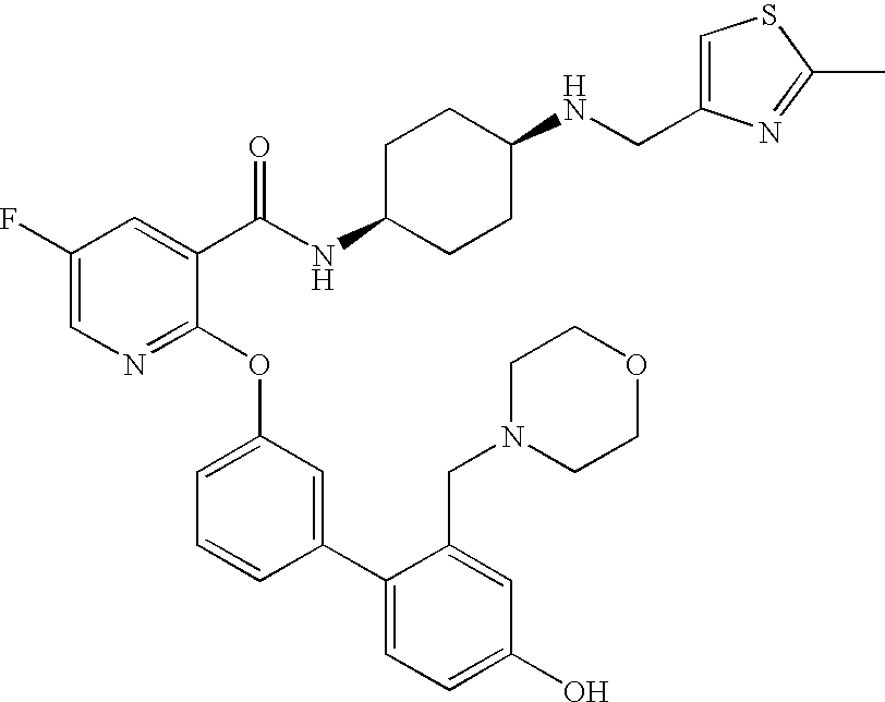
C1(F)=CN=C(OC2=CC=CC(C3=CC=C(O)C=C3CN3CCOCC3)=C2)C(C(NC2CCC(NCC3=CSC(C)=N3)CC2)=O)=C1
